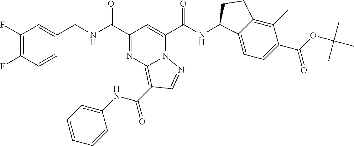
C1(F)=C(F)C=CC(CNC(C2=NC3=C(C(NC4=CC=CC=C4)=O)C=NN3C(C(NC3C4=CC=C(C(OC(C)(C)C)=O)C(C)=C4CC3)=O)=C2)=O)=C1
